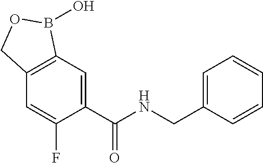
C1=C(C(NCC2=CC=CC=C2)=O)C(F)=CC2=C1B(O)OC2
